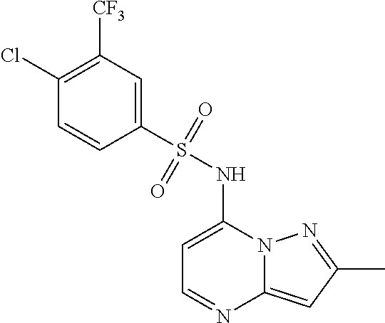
C1=C(NS(C2=CC([CF3])=C(Cl)C=C2)(=O)=O)N2C(=CC(C)=N2)N=C1
